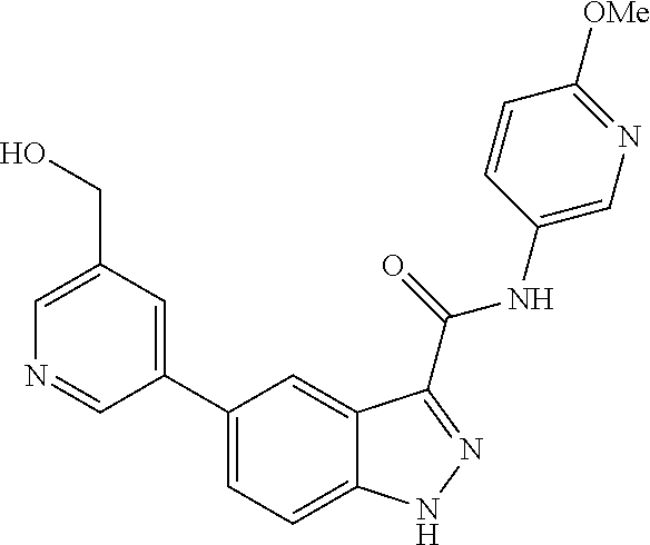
C1(C2=CC=C3C(=C2)C(C(NC2=CN=C([OMe])C=C2)=O)=NN3)=CC(CO)=CN=C1
